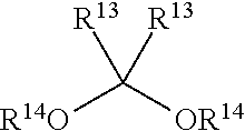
[R14O]C([OR14])([R13])[R13]
